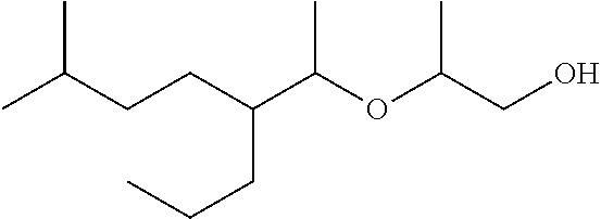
CC(CCC(C(OC(CO)C)C)CCC)C
